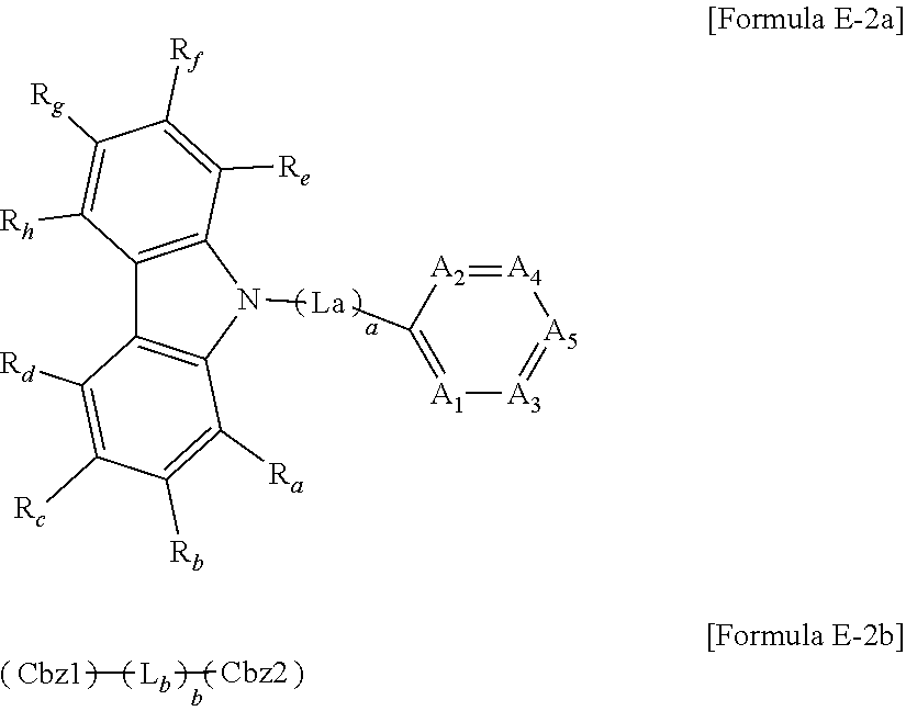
[Cbz1][Lb][Cbz2].C12=C(N([La]C3=[A1][A3]=[A5][A4]=[A2]3)C3=C1C([Rd])=C([Rc])C([Rb])=C3[Ra])C([Re])=C([Rf])C([Rg])=C2[Rh]
